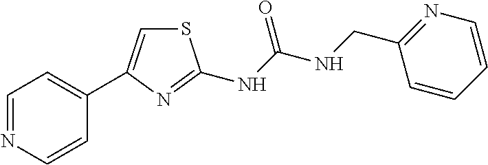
C1=NC=CC(C2=CSC(NC(NCC3=NC=CC=C3)=O)=N2)=C1
